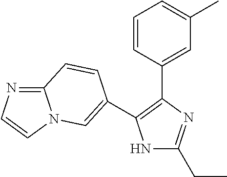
N1C(CC)=NC(C2=CC(C)=CC=C2)=C1C1=CN2C(=NC=C2)C=C1
